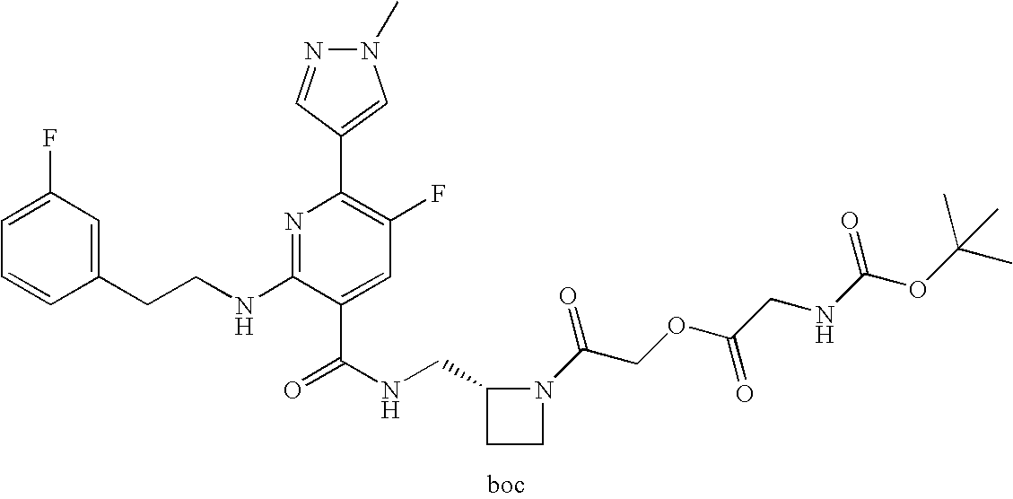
C1=CC(CCNC2=NC(C3=CN(C)N=C3)=C(F)C=C2C(NCC2CCN2C(COC(CNC(OC(C)(C)C)=O)=O)=O)=O)=CC(F)=C1
